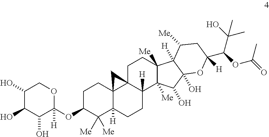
C1(O)C(O)C(O)C([H])(OC2C([Me])([Me])C3([H])C4(CC2)C2(C([H])(CC3)C3([Me])C([Me])(CC2)C2([H])C(O)(C3O)OC(C(OC(C)=O)C(O)(C)C)([H])CC2[Me])C4)OC1
